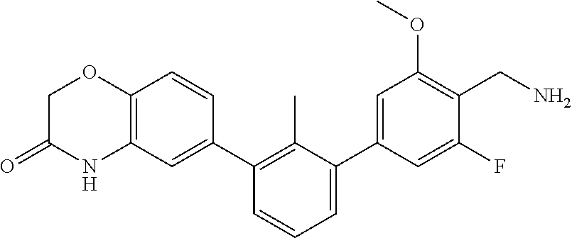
C12=C(C=CC(C3=C(C)C(C4=CC(OC)=C(CN)C(F)=C4)=CC=C3)=C1)OCC(=O)N2
